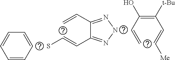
C1=CC=CC=C1.SC=CC1=NNN=C1C=C.C(=C)C(=C(C=C[Me])[t-Bu])O
